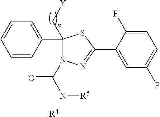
C1(C2=CC=CC=C2)(C[Y])N(C(N[R5])=O)N=C(C2=CC(F)=CC=C2F)S1.[R4]
